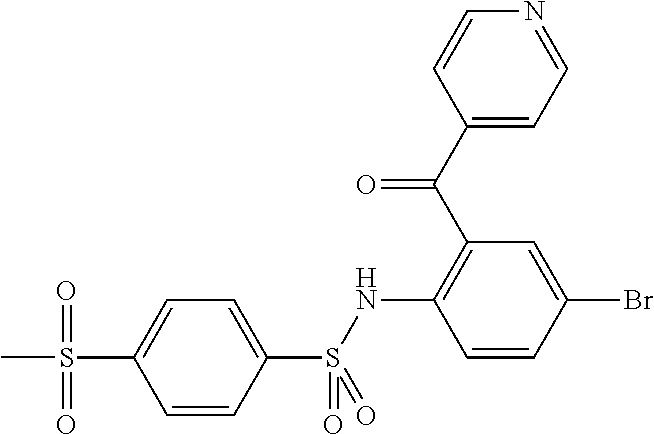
C1=CC(S(NC2=C(C(C3=CC=NC=C3)=O)C=C(Br)C=C2)(=O)=O)=CC=C1S(C)(=O)=O
